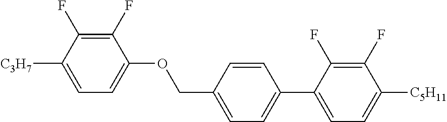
C1(F)=C(F)C([C3H7])=CC=C1OCC1=CC=C(C2=CC=C([C5H11])C(F)=C2F)C=C1
